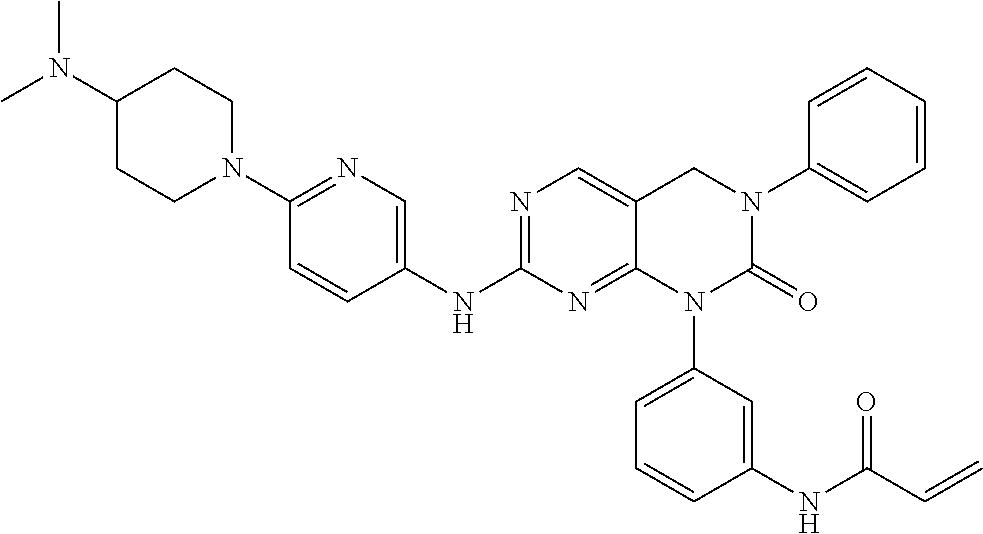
C1(NC2=NC=C3C(=N2)N(C2=CC=CC(NC(C=C)=O)=C2)C(=O)N(C2=CC=CC=C2)C3)=CN=C(N2CCC(N(C)C)CC2)C=C1
